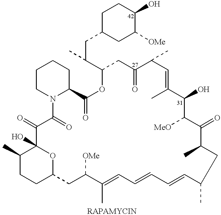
C1C(CC(C2CC(=O)C(C)C=C(C)C(O)C([MeO])C(=O)C(C)CC(C)C=CC=CC=C(C)C([OMe])CC3CCC(C)C(O)(C(=O)C(=O)N4CCCCC4C(=O)O2)O3)C)CC([OMe])C(O)C1
